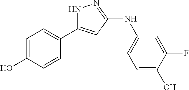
C1=C(O)C=CC(C2=CC(NC3=CC=C(O)C(F)=C3)=NN2)=C1
